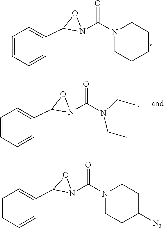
C1=CC=CC(C2N(C(N3CCCCC3)=O)O2)=C1.C1=CC=CC(C2N(C(N(CC)CC)=O)O2)=C1.C1=CC=CC(C2N(C(N3CCC([N3])CC3)=O)O2)=C1
